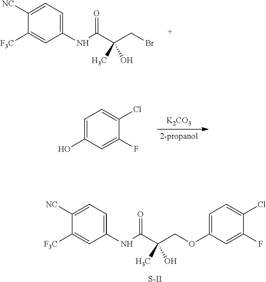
C1([NC])=CC=C(NC(C(COC2=CC=C(Cl)C(F)=C2)(C)O)=O)C=C1[F3C].[S-II].C1([NC])=CC=C(NC(C(CBr)(C)O)=O)C=C1[F3C].[K2CO3].[2-propanol].C1=C(O)C=C(F)C(Cl)=C1
